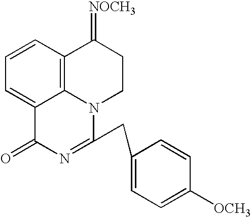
C1=CC2=C3C(=C1)C(=O)N=C(CC1=CC=C([OCH3])C=C1)N3CCC2=[NOCH3]
